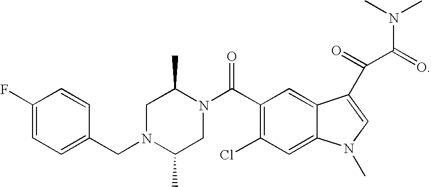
C1(F)=CC=C(CN2C(C)CN(C(C3=C(Cl)C=C4C(=C3)C(C(C(=O)N(C)C)=O)=CN4C)=O)C(C)C2)C=C1
